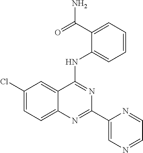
C12=CC=C(Cl)C=C1C(NC1=CC=CC=C1C(=O)N)=NC(C1=CN=CC=N1)=N2
